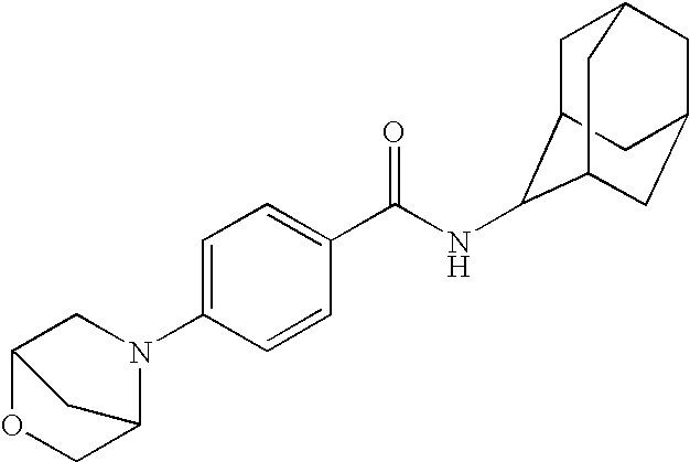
C1=C(N2CC3OCC2C3)C=CC(C(=O)NC2C3CC4CC(CC2C4)C3)=C1
